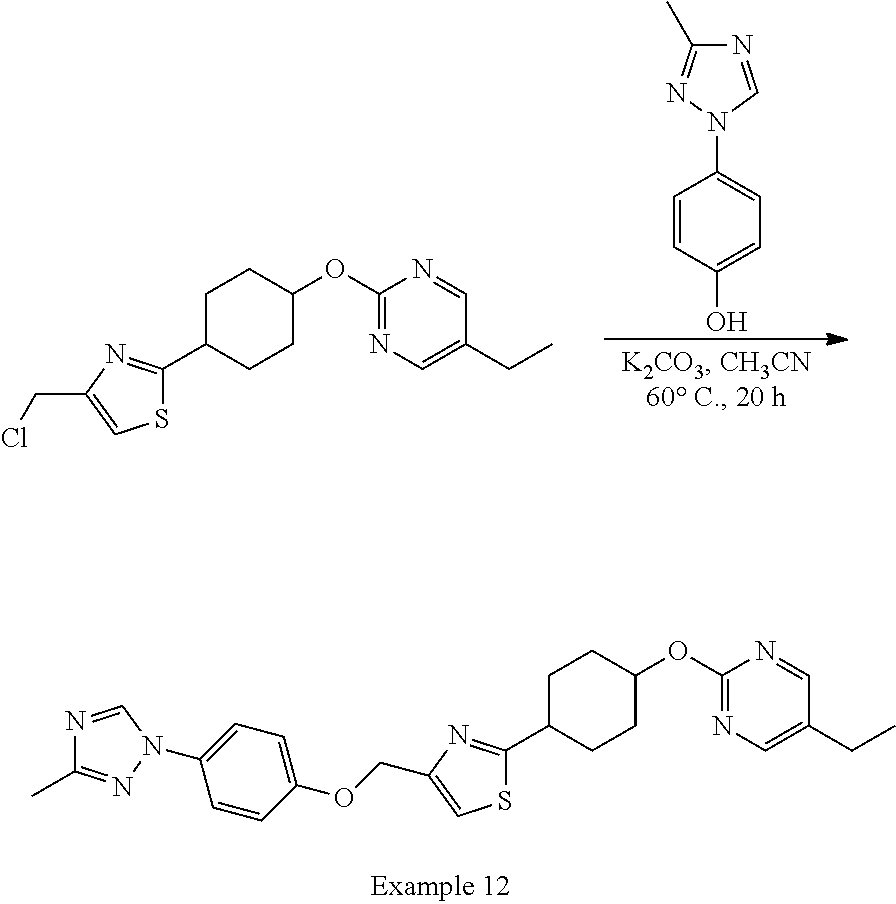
C1C(C2=NC(CCl)=CS2)CCC(OC2=NC=C(CC)C=N2)C1.N1=CN(C2=CC=C(O)C=C2)N=C1C.C1C(C2=NC(COC3=CC=C(N4N=C(C)N=C4)C=C3)=CS2)CCC(OC2=NC=C(CC)C=N2)C1
